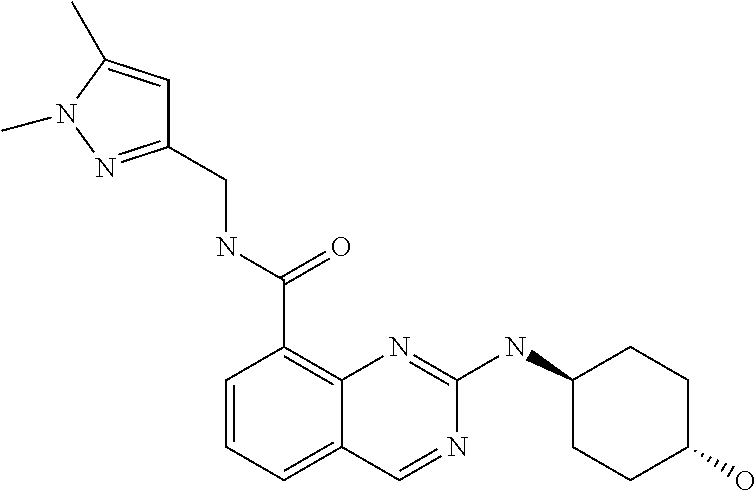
C1=CC=C2C(=C1C(NCC1=NN(C)C(C)=C1)=O)N=C(NC1CCC(O)CC1)N=C2
